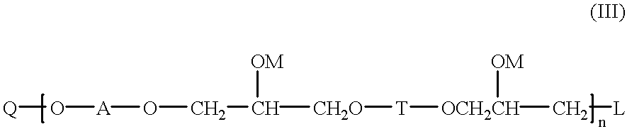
[Q]O[A]OCC([CH2O][T][OCH2CH](C[L])[OM])[OM]
